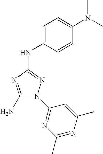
C1(N)=NC(NC2=CC=C(N(C)C)C=C2)=NN1C1=NC(C)=NC(C)=C1
